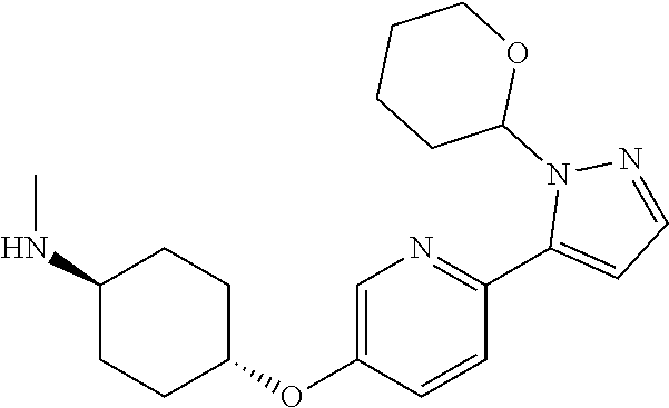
C1=C(OC2CCC(NC)CC2)C=CC(C2=CC=NN2C2OCCCC2)=N1
